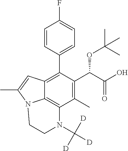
C1=CC(C2=C3C4=C(C(C)=C2C(C(=O)O)OC(C)(C)C)N(C([D])([D])[D])CCN4C(C)=C3)=CC=C1F
